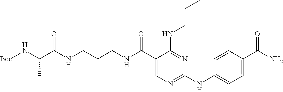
C(CCNC(C1=CN=C(NC2=CC=C(C(N)=O)C=C2)N=C1NCCC)=O)NC(=O)C(N[Boc])C
